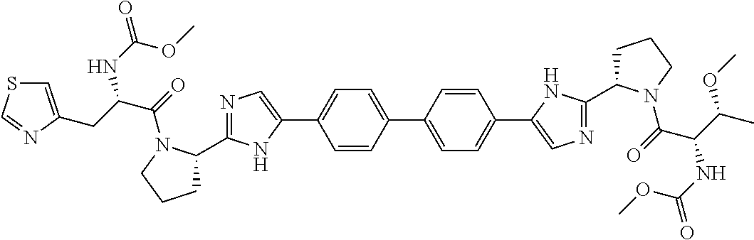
C1=CC(C2=CC=C(C3=CN=C(C4CCCN4C(C(NC(OC)=O)C(OC)C)=O)N3)C=C2)=CC=C1C1=CN=C(C2CCCN2C(=O)C(CC2=CSC=N2)NC(=O)OC)N1
